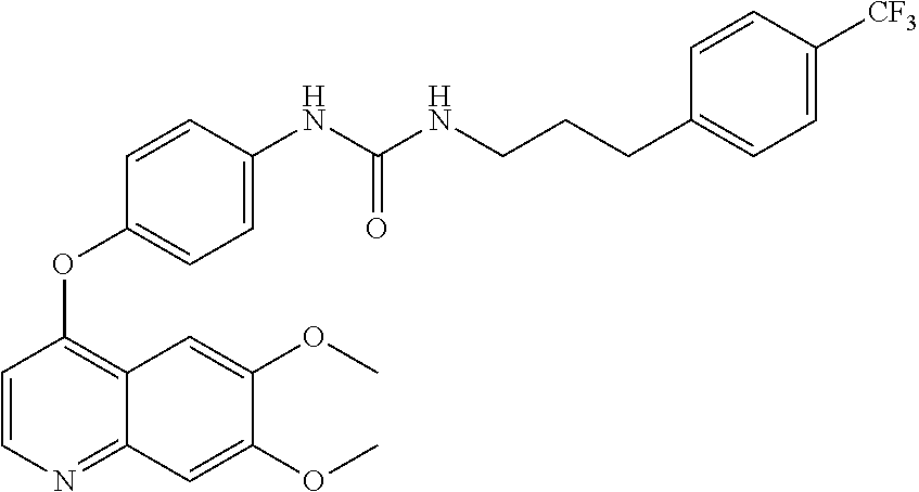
C1=CC([CF3])=CC=C1CCCNC(NC1=CC=C(OC2=C3C(=NC=C2)C=C(OC)C(OC)=C3)C=C1)=O
